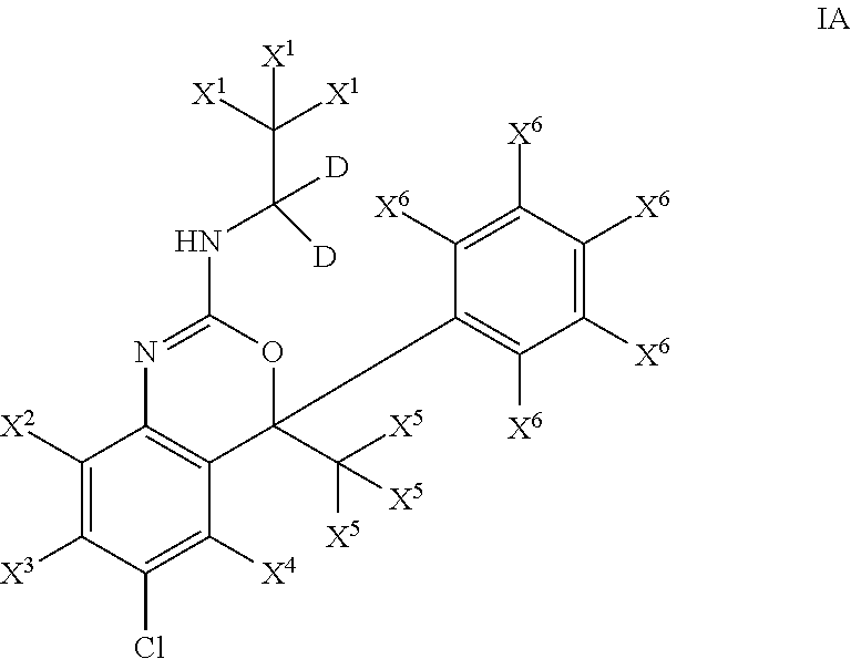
C1([X2])=C([X3])C(Cl)=C([X4])C2=C1N=C(NC(C([X1])([X1])[X1])([D])[D])OC2(C([X5])([X5])[X5])C1=C([X6])C([X6])=C([X6])C([X6])=C1[X6]
